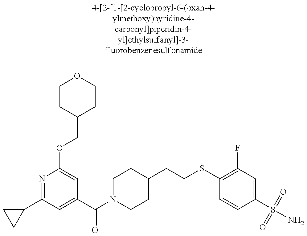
C1(C2=NC(OCC3CCOCC3)=CC(C(=O)N3CCC(CCSC4=C(F)C=C(S(N)(=O)=O)C=C4)CC3)=C2)CC1
